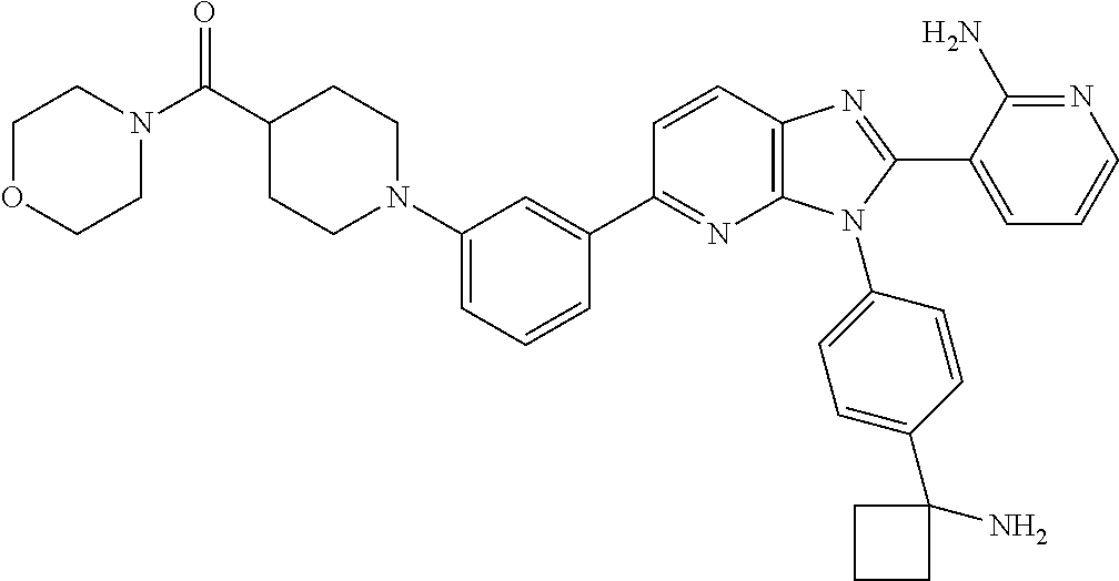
C12=C(C=CC(C3=CC(N4CCC(C(N5CCOCC5)=O)CC4)=CC=C3)=N1)N=C(C1=CC=CN=C1N)N2C1=CC=C(C2(N)CCC2)C=C1
